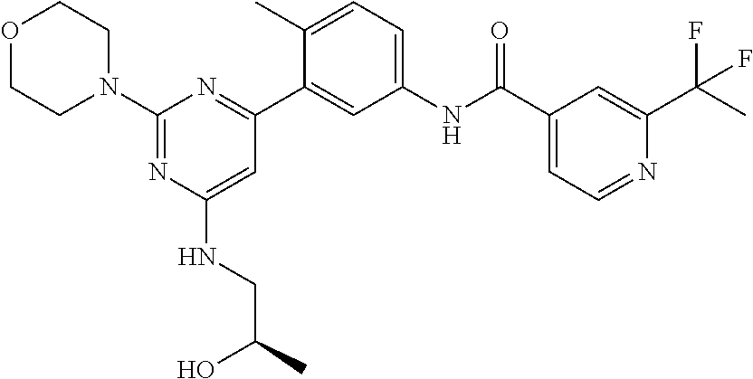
O1CCN(C2=NC(NCC(C)O)=CC(C3=CC(NC(C4=CC=NC(C(C)(F)F)=C4)=O)=CC=C3C)=N2)CC1
